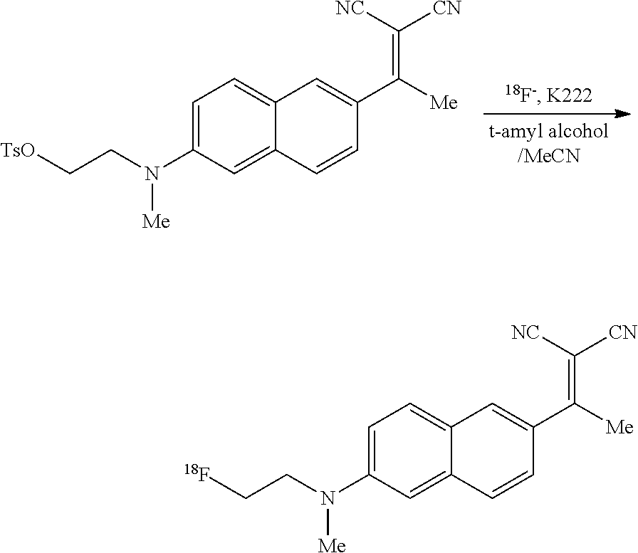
C1=C(N(CC[TsO])[Me])C=C2C(=C1)C=C(C([Me])=C([CN])[NC])C=C2.C1=C(N(CC[18F])[Me])C=C2C(=C1)C=C(C([Me])=C([CN])[NC])C=C2
